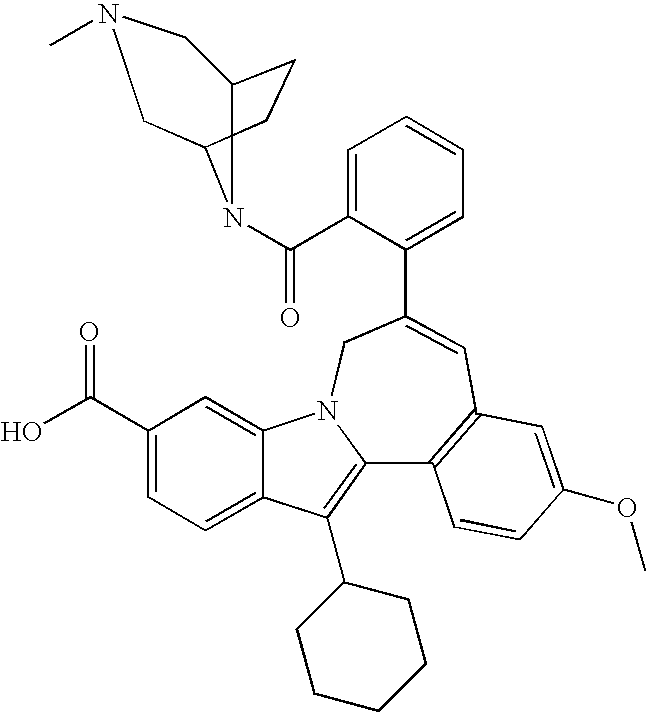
C1(C(O)=O)=CC=C2C(=C1)N1C(=C2C2CCCCC2)C2=C(C=C(C3=CC=CC=C3C(=O)N3C4CCC3CN(C)C4)C1)C=C(OC)C=C2
